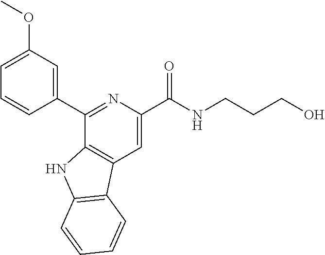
C1(C(NCCCO)=O)=CC2=C(C(C3=CC(OC)=CC=C3)=N1)NC1=C2C=CC=C1
